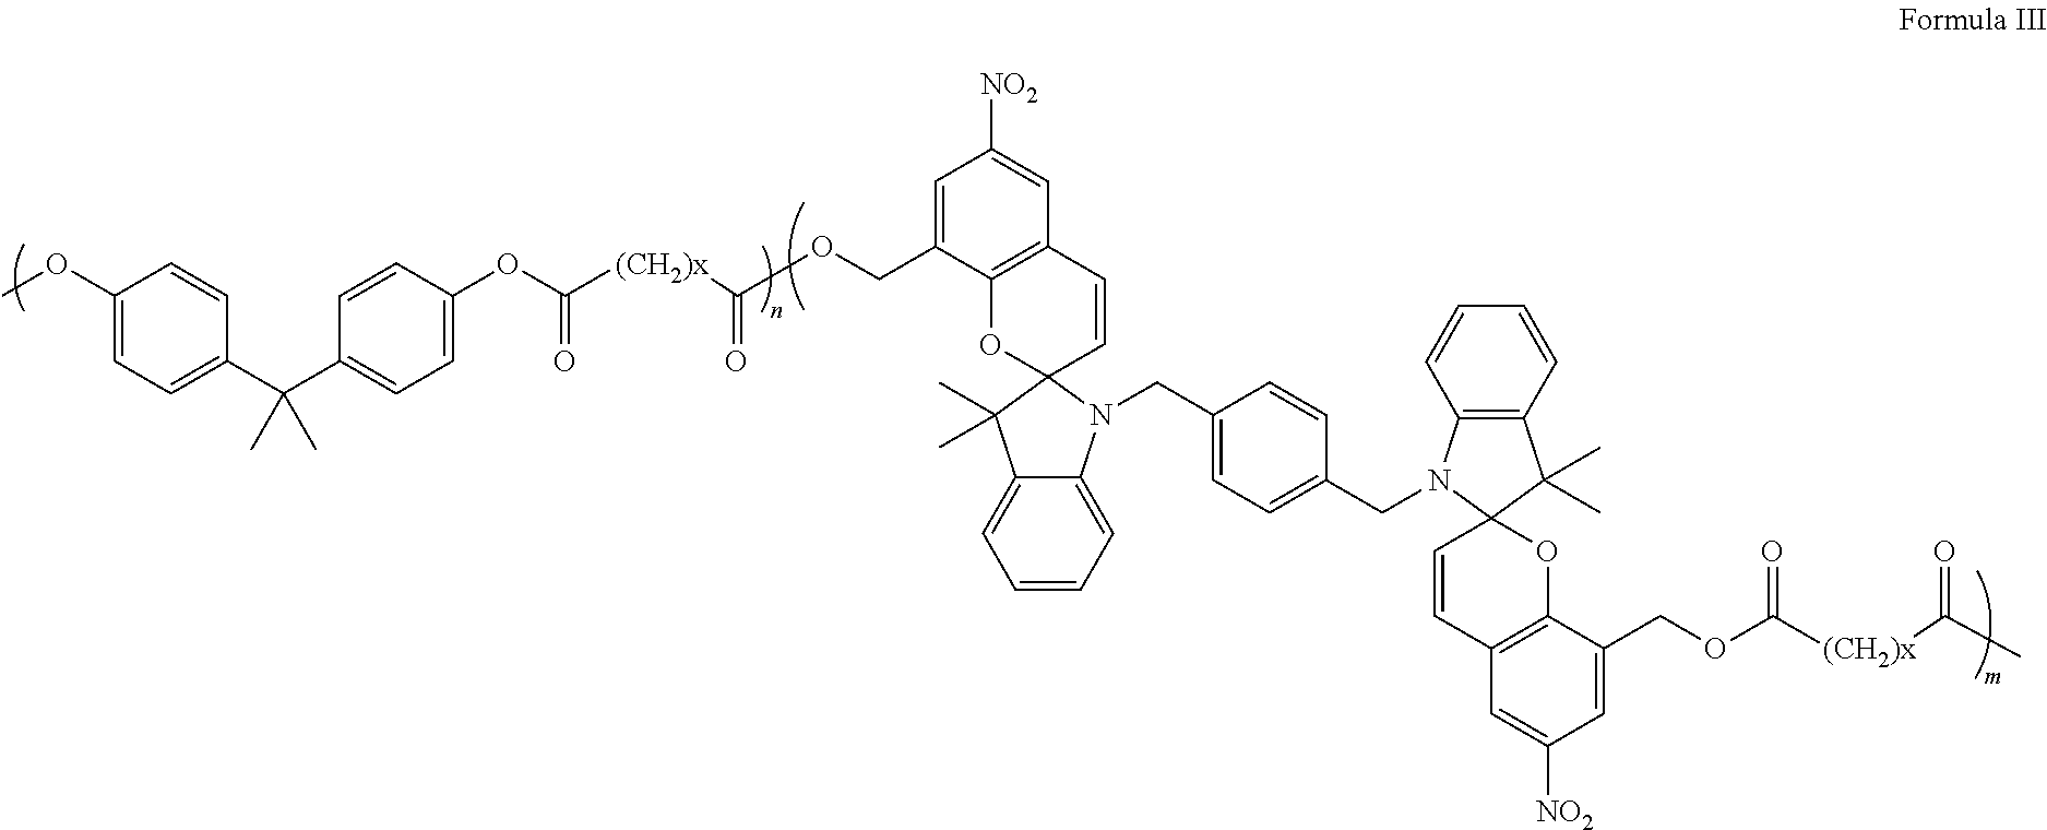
C1(OC)=CC=C(C(C2=CC=C(OC(=O)[(CH2)x]C(OCC3=CC([NO2])=CC4=C3OC3(C=C4)C(C)(C)C4=CC=CC=C4N3CC3=CC=C(CN4C5=C(C(C)(C)C46C=CC4=C(O6)C(COC([(CH2)x]C(C)=O)=O)=CC([NO2])=C4)C=CC=C5)C=C3)=O)C=C2)(C)C)C=C1
